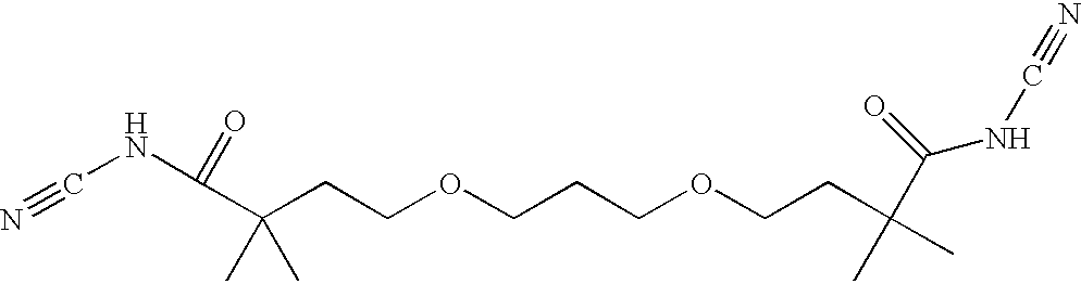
N#CNC(=O)C(CCOCCCOCCC(C(NC#N)=O)(C)C)(C)C
